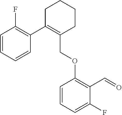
C1C(C2=C(F)C=CC=C2)=C(COC2=C(C=O)C(F)=CC=C2)CCC1
